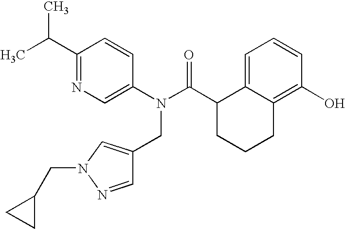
C1(C(C)C)=NC=C(N(C(C2CCCC3=C(O)C=CC=C23)=O)CC2=CN(CC3CC3)N=C2)C=C1
